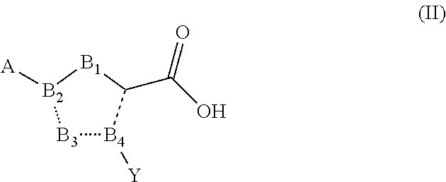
[B3]1[B4]([Y])C(C(O)=O)[B1][B2]1[A]
